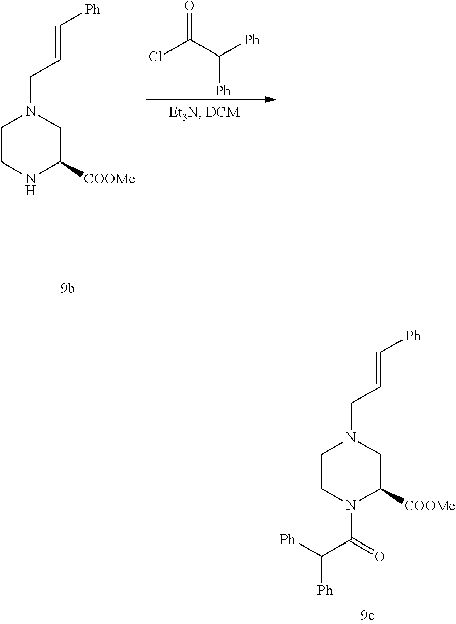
ClC(C([Ph])[Ph])=O.C1CNC([COOMe])CN1CC=C[Ph].C1CN(C(=O)C([Ph])[Ph])C([COOMe])CN1CC=C[Ph]
